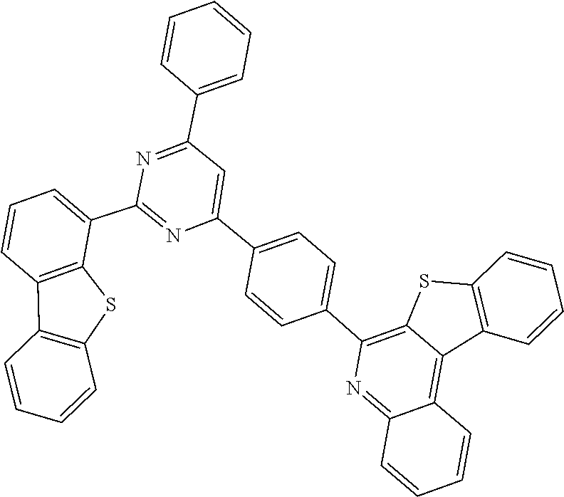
C1=C(C2=NC(C3=CC=C(C4=C5SC6=C(C5=C5C(=N4)C=CC=C5)C=CC=C6)C=C3)=CC(C3=CC=CC=C3)=N2)C2=C(C=C1)C1=C(S2)C=CC=C1
